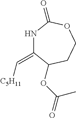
N1C(=C[C5H11])C(OC(C)=O)CCOC1=O
